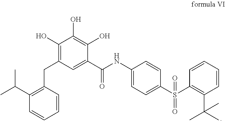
C1(C(C)C)=C(CC2=C(O)C(O)=C(O)C(C(=O)NC3=CC=C(S(=O)(C4=C(C(C)(C)C)C=CC=C4)=O)C=C3)=C2)C=CC=C1
